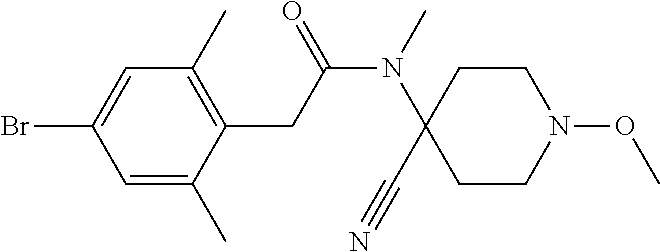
C1=C(Br)C=C(C)C(CC(N(C2(C#N)CCN(OC)CC2)C)=O)=C1C
